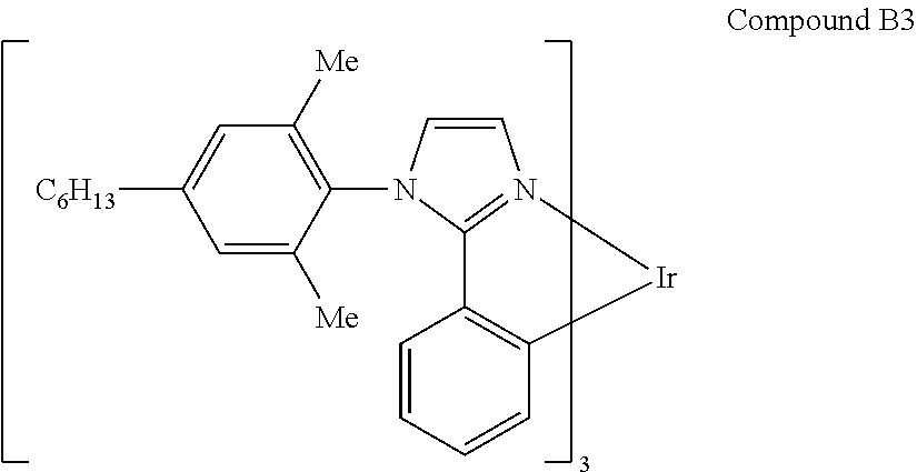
C1=C([C6H13])C=C([Me])C(N2C=CN3=C2C2=C(C=CC=C2)[Ir]3)=C1[Me]
